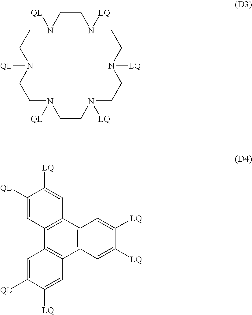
C1CN([QL])CCN([QL])CCN([QL])CCN([LQ])CCN([LQ])CCN1[LQ].C1([QL])=CC2=C(C=C1[LQ])C1=C(C3=C2C=C([QL])C([LQ])=C3)C=C([LQ])C([LQ])=C1
